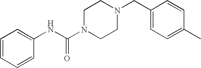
C1=CC=CC(NC(N2CCN(CC3=CC=C(C)C=C3)CC2)=O)=C1
